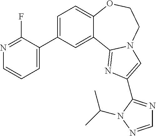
C1=C(C2=CC=CN=C2F)C=C2C(=C1)OCCN1C2=NC(C2=NC=NN2C(C)C)=C1
